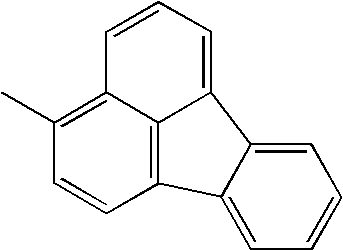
C1=C2C(=CC=C1)C1=C3C(=C(C)C=C1)C=CC=C23
